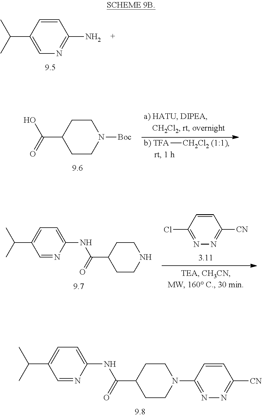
C1=C(C(C)C)C=CC(N)=N1.[b) TFA][CH2Cl2 (1:1)].C1CN([Boc])CCC1C(=O)O.C1CN(C2=NN=C([CN])C=C2)CCC1C(=O)NC1=CC=C(C(C)C)C=N1.C1CNCCC1C(=O)NC1=CC=C(C(C)C)C=N1.N1=C(Cl)C=CC([CN])=N1
